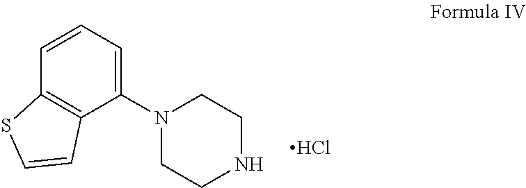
C1(N2CCNCC2)=CC=CC2=C1C=CS2.Cl
